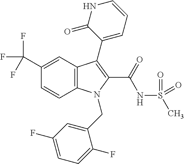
C1(C(F)(F)F)=CC2=C(C=C1)N(CC1=CC(F)=CC=C1F)C(C(NS(C)(=O)=O)=O)=C2C1=CC=CNC1=O
